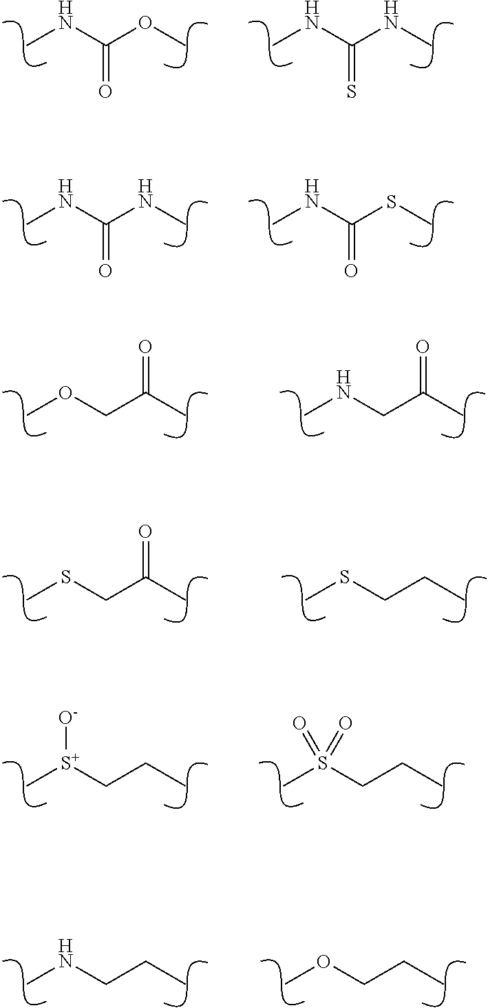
C(=O)(NC)OC.C(=S)(NC)NC.C(=O)(NC)NC.C(=O)(NC)SC.C(OC)C(C)=O.C(NC)C(C)=O.C(SC)C(C)=O.C(SC)CC.C([S+](C)[O-])CC.C(S(C)(=O)=O)CC.C(NC)CC.C(OC)CC
